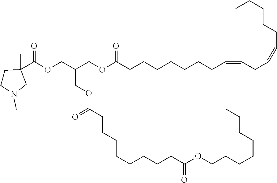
C(OCC(COC(CCCCCCCC=CCC=CCCCCC)=O)COC(CCCCCCCCC(OCCCCCCCC)=O)=O)(=O)C1(C)CCN(C)C1
